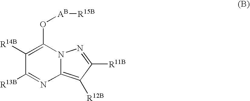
C1([R14B])=C(O[AB][R15B])N2C(=C([R12B])C([R11B])=N2)N=C1[R13B]
